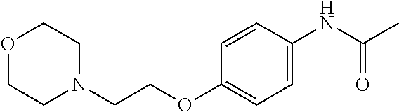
C1=CC(OCCN2CCOCC2)=CC=C1NC(C)=O
